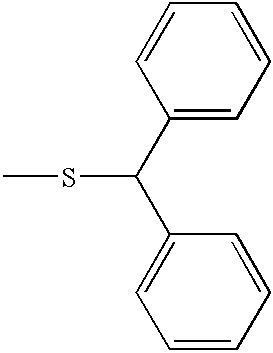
CSC(C1=CC=CC=C1)C1=CC=CC=C1
